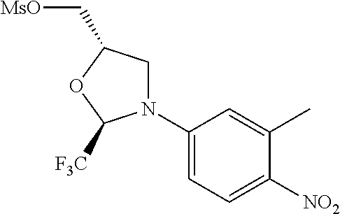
N1(C2=CC=C([NO2])C(C)=C2)CC(C[MsO])OC1[F3C]
